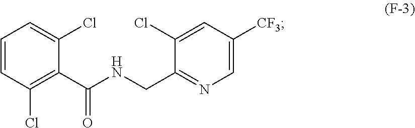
C1=CC(Cl)=C(C(NCC2=NC=C([CF3])C=C2Cl)=O)C(Cl)=C1
